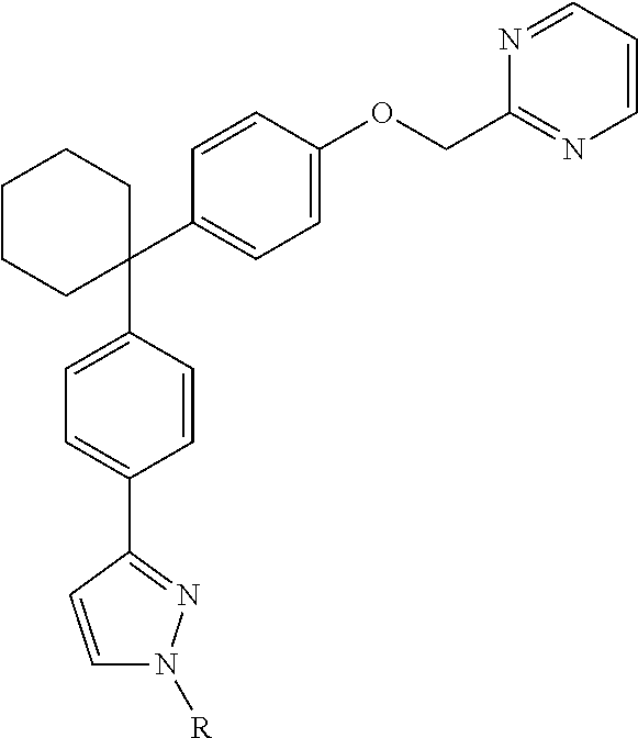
C1(C2=CC=C(OCC3=NC=CC=N3)C=C2)(C2=CC=C(C3=NN([R])C=C3)C=C2)CCCCC1
